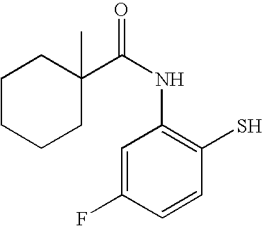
C1=C(F)C=CC(S)=C1NC(=O)C1(C)CCCCC1
